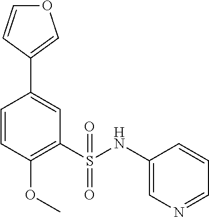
C1=CC(OC)=C(S(NC2=CN=CC=C2)(=O)=O)C=C1C1=COC=C1
